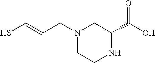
N1(CC=CS)CCNC(C(=O)O)C1
